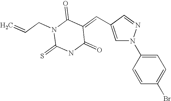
C1=NN(C2=CC=C(Br)C=C2)C=C1C=C1C(=O)N(CC=C)C(=S)NC1=O
